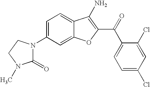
C1(N2C(=O)N(C)CC2)=CC=C2C(=C1)OC(C(C1=CC=C(Cl)C=C1Cl)=O)=C2N
